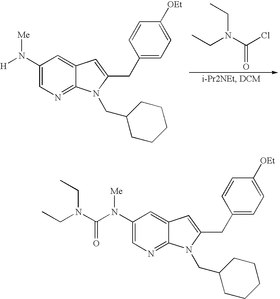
[H]N(C1=CN=C2C(=C1)C=C(CC1=CC=C([OEt])C=C1)N2CC1CCCCC1)[Me].CCN(C(Cl)=O)CC.C(N(C1=CN=C2C(=C1)C=C(CC1=CC=C([OEt])C=C1)N2CC1CCCCC1)[Me])(N(CC)CC)=O
